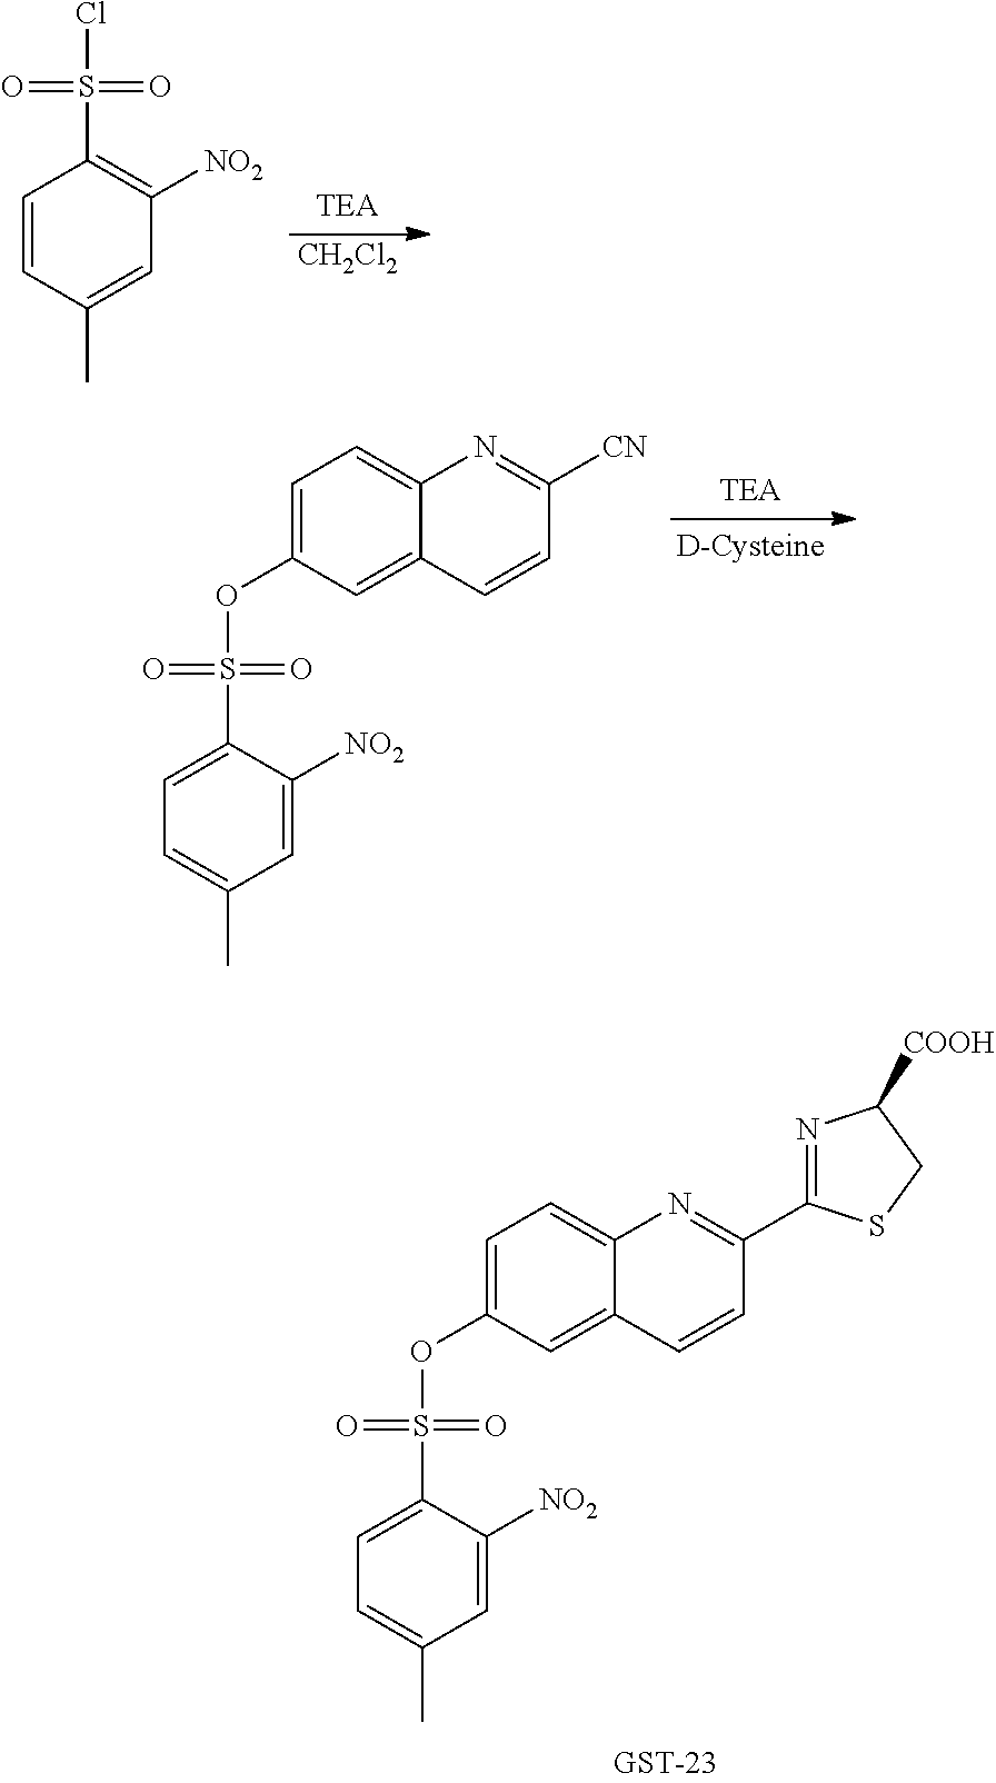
C1=CC(C)=CC([NO2])=C1S(Cl)(=O)=O.[CH2Cl2].C1=C(S(OC2=CC=C3C(=C2)C=CC([CN])=N3)(=O)=O)C([NO2])=CC(C)=C1.C1=C(S(OC2=CC=C3C(=C2)C=CC(C2=NC([COOH])CS2)=N3)(=O)=O)C([NO2])=CC(C)=C1
